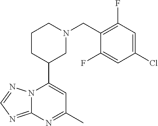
N12C(=NC=N1)N=C(C)C=C2C1CN(CC2=C(F)C=C(Cl)C=C2F)CCC1
